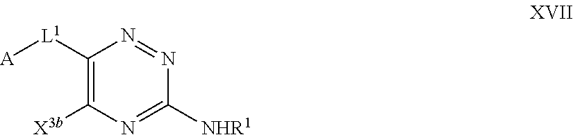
[A][L1]C1=C([X3b])N=C([NHR1])N=N1
